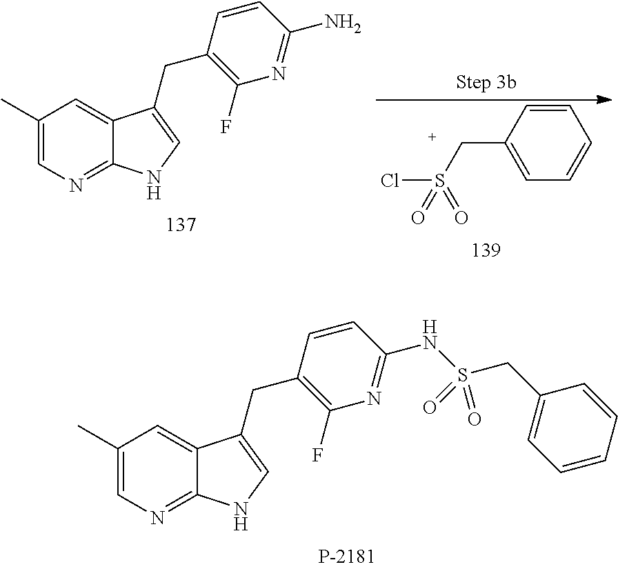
C1(C)=CN=C2C(=C1)C(CC1=C(F)N=C(N)C=C1)=CN2.C1=CC(CS(=O)(=O)Cl)=CC=C1.C1(C)=CN=C2C(=C1)C(CC1=C(F)N=C(NS(CC3=CC=CC=C3)(=O)=O)C=C1)=CN2
